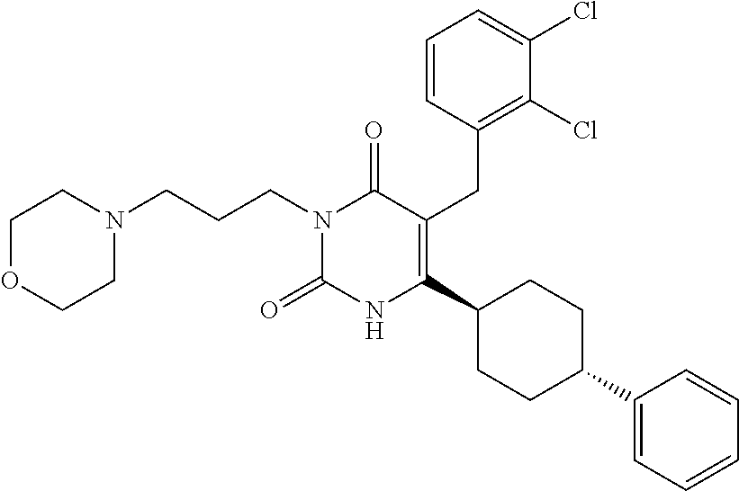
C1=CC(CC2=C(C3CCC(C4=CC=CC=C4)CC3)NC(=O)N(CCCN3CCOCC3)C2=O)=C(Cl)C(Cl)=C1
